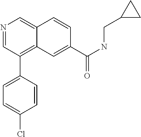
N1=CC(C2=CC=C(Cl)C=C2)=C2C(=C1)C=CC(C(NCC1CC1)=O)=C2
